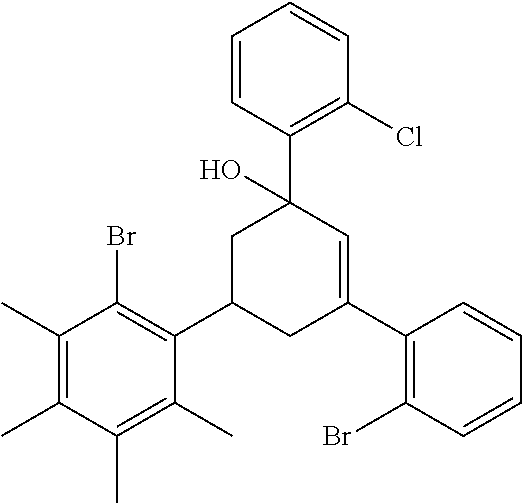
C1(C)=C(C)C(Br)=C(C2CC(C3=C(Br)C=CC=C3)=CC(C3=C(Cl)C=CC=C3)(O)C2)C(C)=C1C
